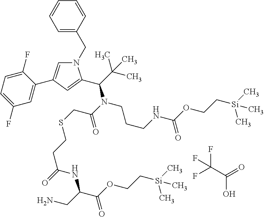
N1(CC2=CC=CC=C2)C=C(C2=CC(F)=CC=C2F)C=C1C(C(C)(C)C)N(C(=O)CSCCC(=O)NC(C(OCC[Si](C)(C)C)=O)CN)CCCNC(OCC[Si](C)(C)C)=O.FC(C(=O)O)(F)F
